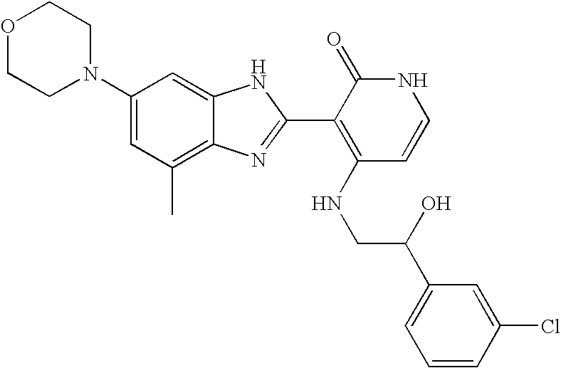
C1(C)=C2C(=CC(N3CCOCC3)=C1)NC(C1=C(NCC(C3=CC=CC(Cl)=C3)O)C=CNC1=O)=N2
